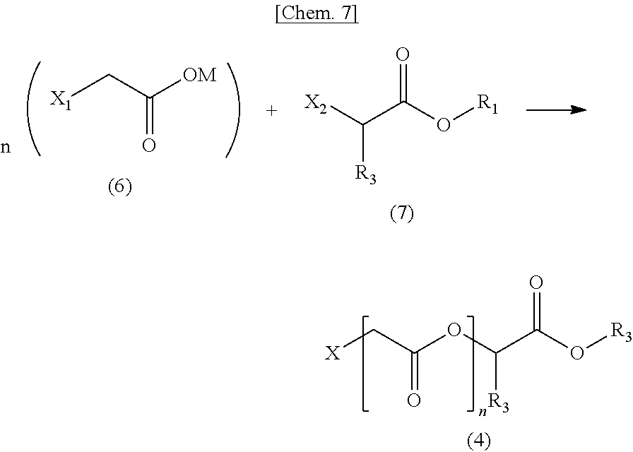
[X]CC(OC(C(O[R3])=O)[R3])=O.C(=O)(C[X1])[OM].O=C(O[R1])C([X2])[R3]
